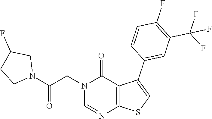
N1(CC(N2CCC(F)C2)=O)C=NC2=C(C1=O)C(C1=CC(C(F)(F)F)=C(F)C=C1)=CS2
